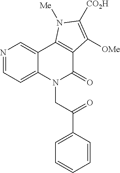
C12=CN=CC=C1N(CC(=O)C1=CC=CC=C1)C(=O)C1=C2N([Me])C([CO2H])=C1[OMe]
